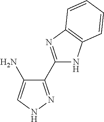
C1(C2=NC3=C(N2)C=CC=C3)=NNC=C1N
